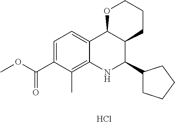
Cl.C12=CC=C(C(OC)=O)C(C)=C1NC(C1CCCC1)C1C2OCCC1
